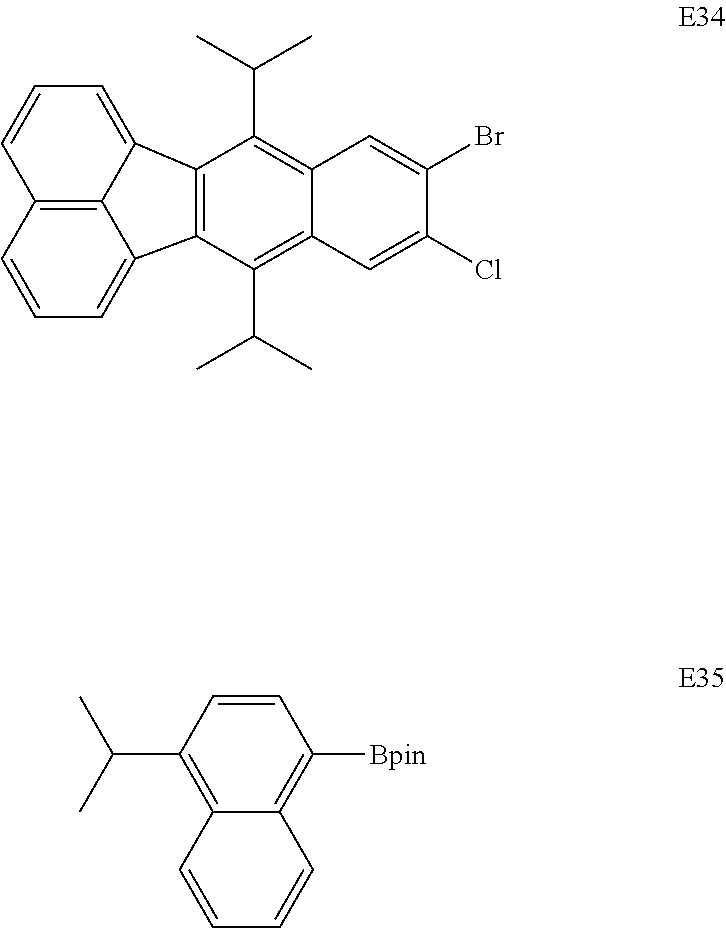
C12=C(C(C(C)C)=C3C(=C1C(C)C)C=C(Br)C(Cl)=C3)C1=CC=CC3=C1C2=CC=C3.C1=CC(C(C)C)=C2C(=C1[Bpin])C=CC=C2
